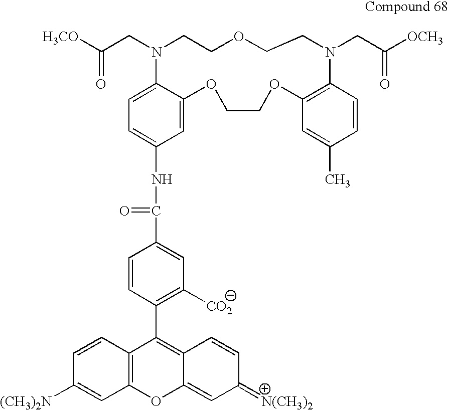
C1=C(NC(=O)C2=CC([CO2])=C(C3=C4C(=CC(=[N(CH3)2])C=C4)OC4=C3C=CC([(CH3)2N])=C4)C=C2)C=C2C(=C1)N(CC([H3CO])=O)CCOCCN(CC([OCH3])=O)C1=C(OCCO2)C=C(C)C=C1
